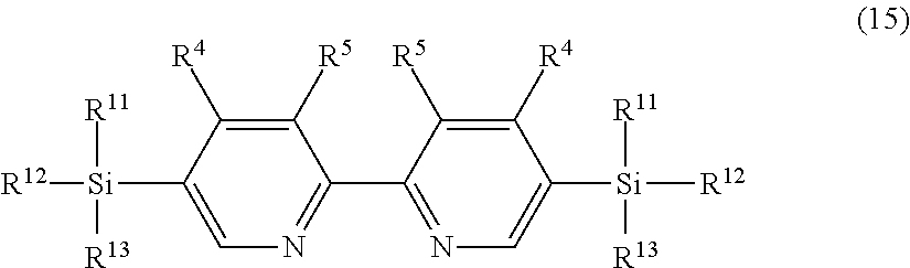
[R12][Si](C1=CN=C(C2=NC=C([Si]([R12])([R11])[R13])C([R4])=C2[R5])C([R5])=C1[R4])([R11])[R13]
